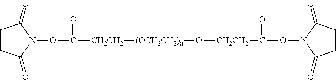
C1CC(=O)N(OC([CH2CH2][(OCH2CH2)n]O[CH2CH2]C(=O)ON2C(=O)CCC2=O)=O)C1=O
